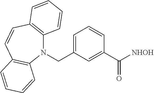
N1(CC2=CC=CC(C([NHOH])=O)=C2)C2=C(C=CC3=C1C=CC=C3)C=CC=C2
